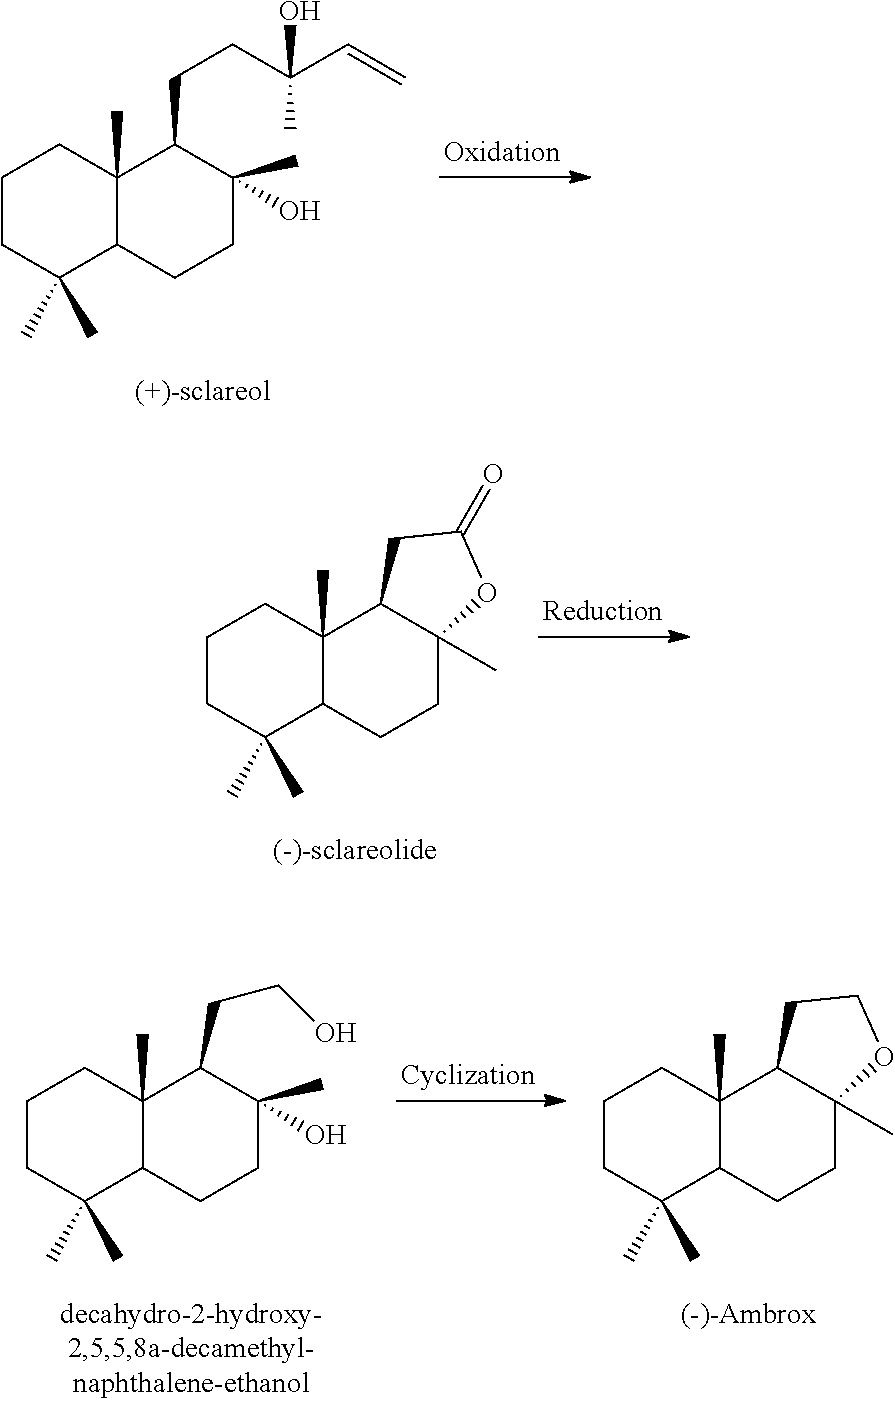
C1CC(C)(C)C2C(C)(C1)C(CCC(C=C)(C)O)C(C)(O)CC2.C1CC(C)(C)C2C(C)(C1)C1C(C)(CC2)OC(=O)C1.C1CC(C)(C)C2C(C)(C1)C(CCO)C(C)(O)CC2.C1CC(C)(C)C2C(C)(C1)C1C(C)(CC2)OCC1
